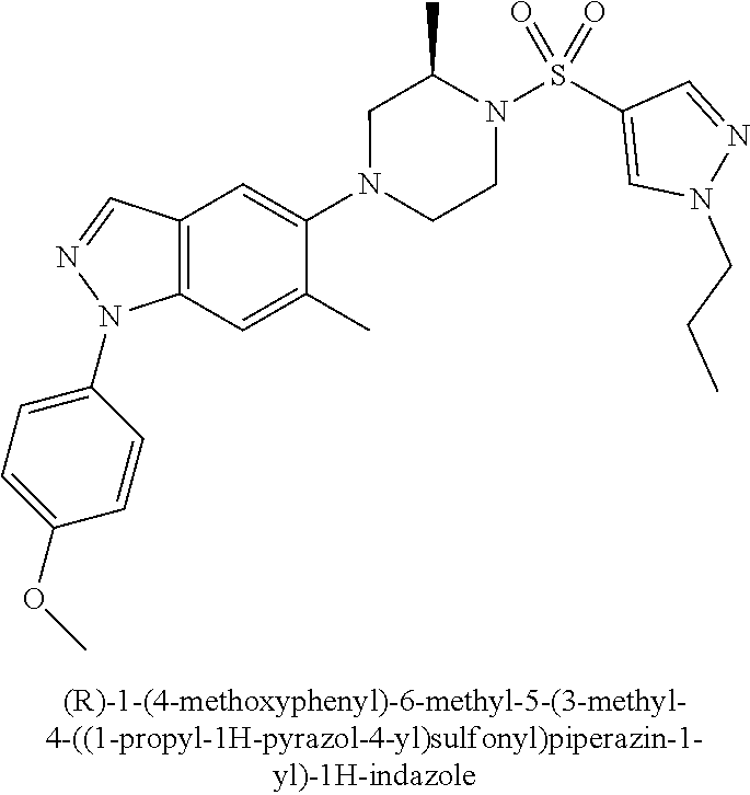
N1(C2=CC3=C(C=C2C)N(C2=CC=C(OC)C=C2)N=C3)CCN(S(C2=CN(CCC)N=C2)(=O)=O)C(C)C1
